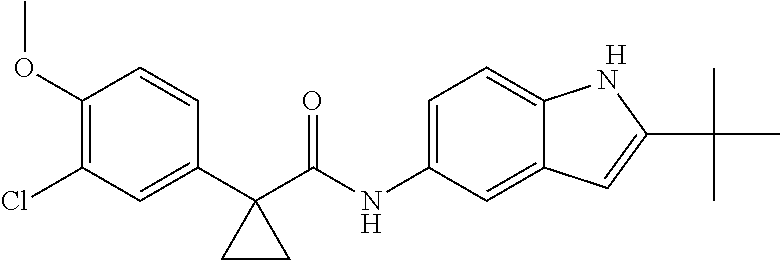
[H].C1(OC)=C(Cl)C=C(C2(C(NC3=CC=C4C(=C3)C=C(C(C)(C)C)N4)=O)CC2)C=C1
